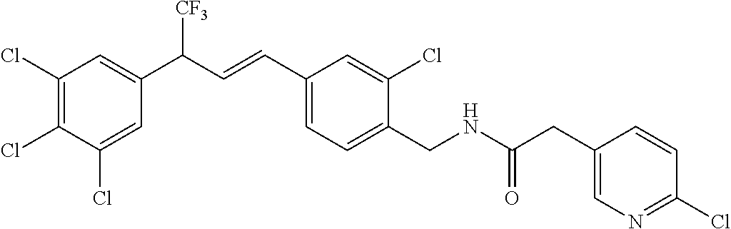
C1(Cl)=CC(C(C=CC2=CC=C(CNC(CC3=CN=C(Cl)C=C3)=O)C(Cl)=C2)[CF3])=CC(Cl)=C1Cl
